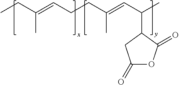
CCC(=CCCC(=CC(C)C1C(=O)OC(=O)C1)C)C
